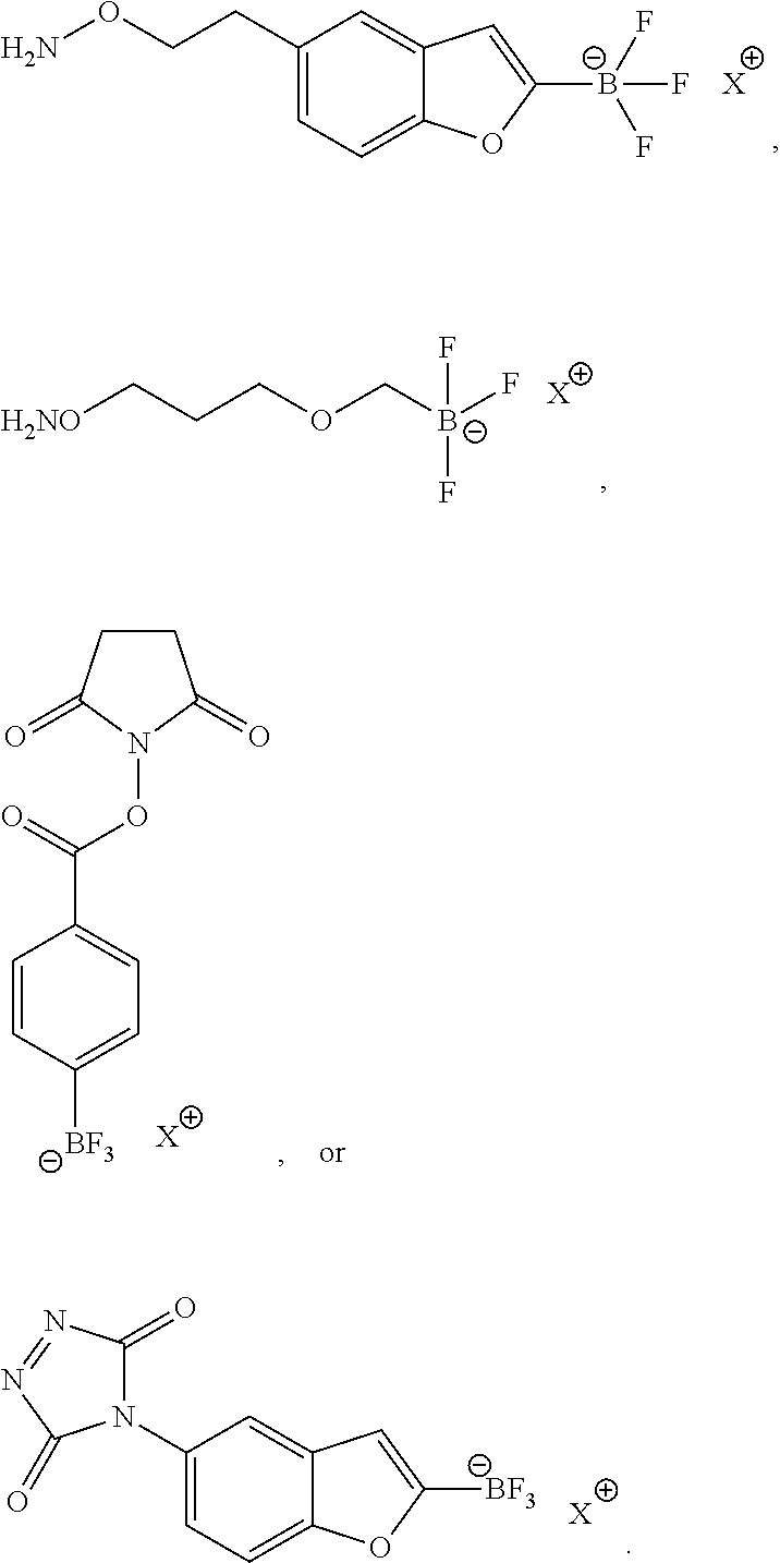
C1(CCON)=CC=C2C(=C1)C=C([B-](F)(F)F)O2.[X].[H2NO]CCCOC[B-](F)(F)F.[X].C1CC(=O)N(OC(C2=CC=C([BF3])C=C2)=O)C1=O.[X].C1(N2C(=O)N=NC2=O)=CC=C2C(=C1)C=C([BF3])O2.[X]
